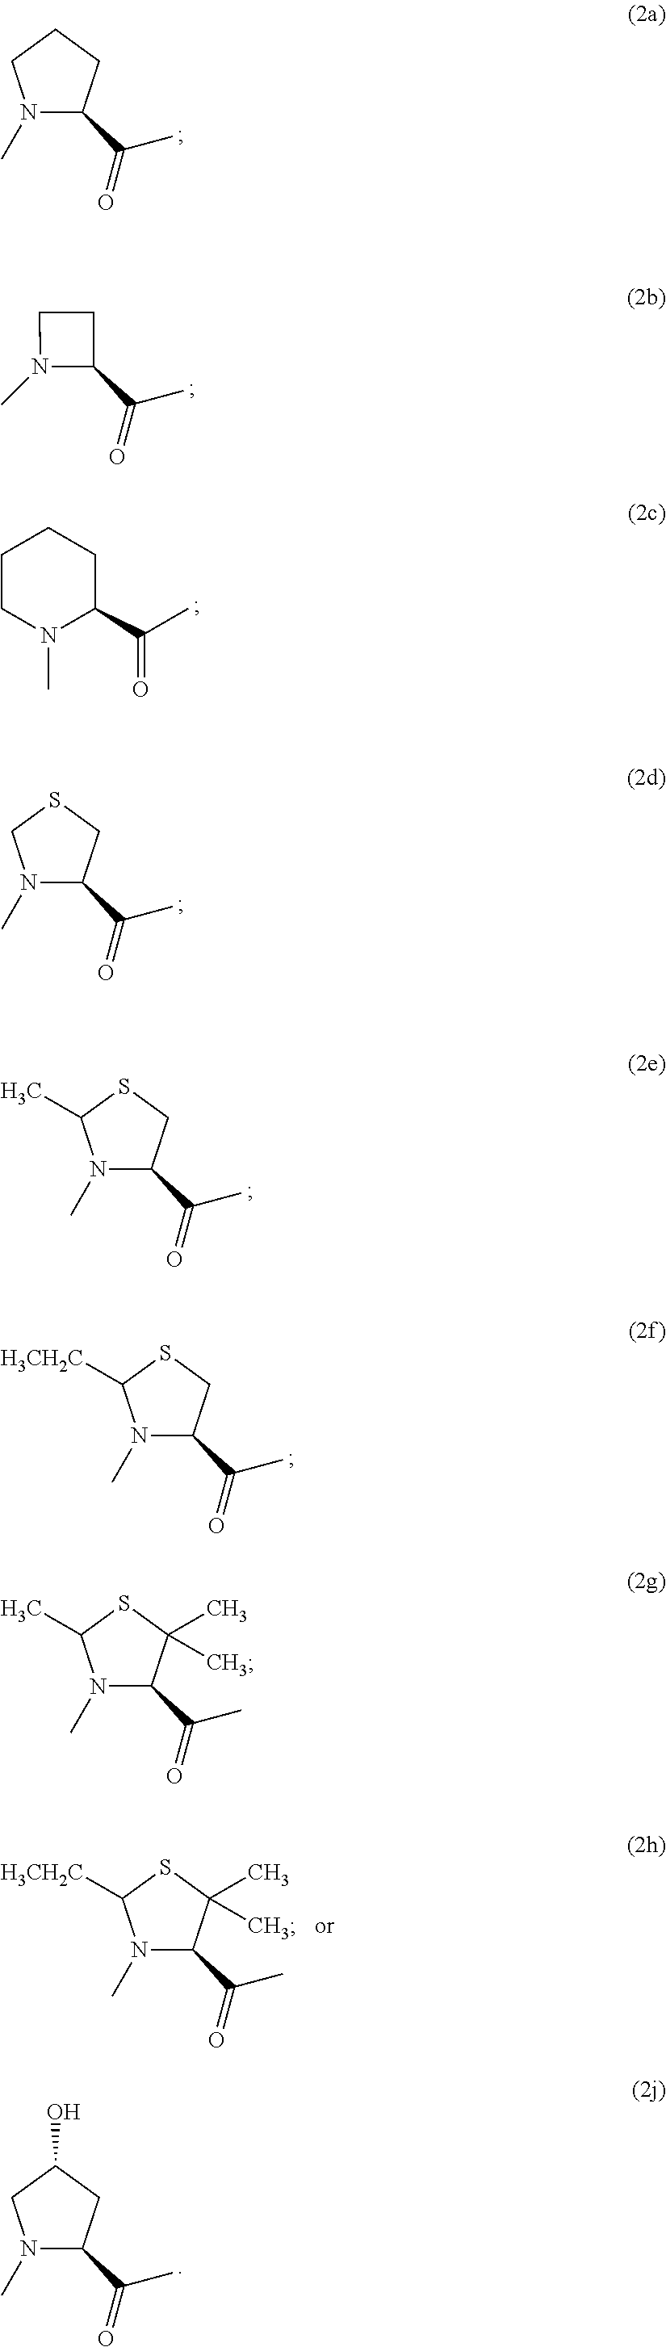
N1(C)C(C(=O)C)CCC1.N1(C)C(C(=O)C)CC1.C1CN(C)C(C(=O)C)CC1.N1(C)C(C(=O)C)CSC1.N1(C)C(C(=O)C)CSC1C.N1(C)C(C(=O)C)CSC1[H3CH2C].N1(C)C(C(=O)C)C(C)(C)SC1[H3CH2C].N1(C)C(C(=O)C)CC(O)C1.N1(C)C(C(=O)C)C(C)(C)SC1C
